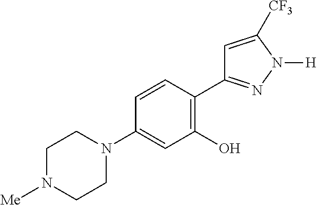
N1(C2=CC(O)=C(C3=NN([H])C([CF3])=C3)C=C2)CCN([Me])CC1
